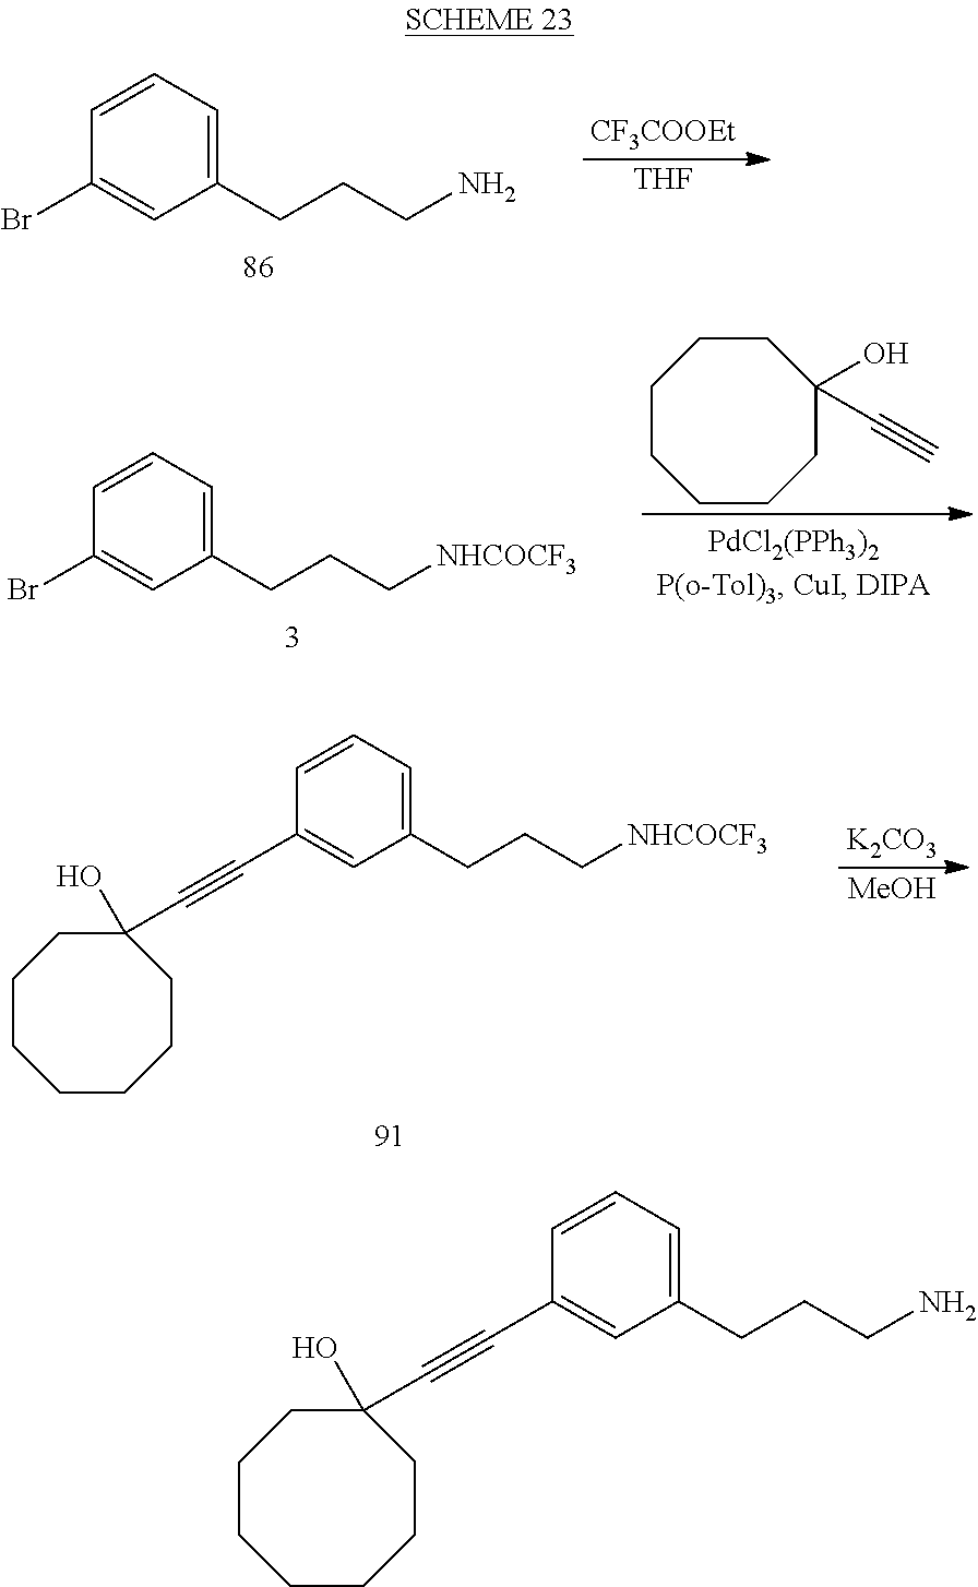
C1=CC=C(CCCN)C=C1C#CC1(O)CCCCCCC1.C1=CC=C(CCCN)C=C1Br.[CF3COOEt].[THF].C1CCC(O)(C#C)CCCC1.C1=CC=C(CCC[NHCOCF3])C=C1Br.[K2CO3].[MeOH].C1=CC=C(CCC[NHCOCF3])C=C1C#CC1(O)CCCCCCC1
